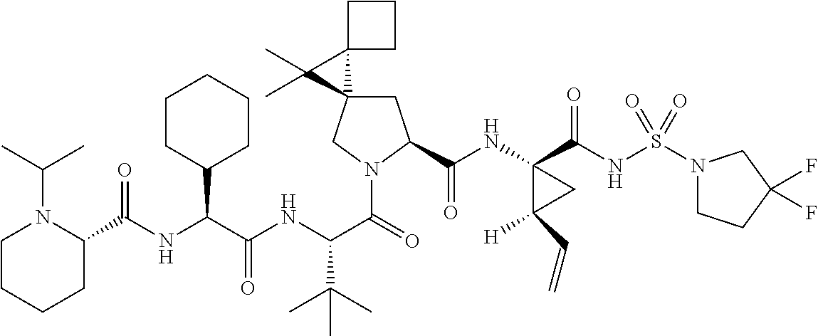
C1C2(CN(C(=O)C(NC(C(NC(=O)C3N(C(C)C)CCCC3)C3CCCCC3)=O)C(C)(C)C)C1C(NC1(C(NS(N3CCC(F)(F)C3)(=O)=O)=O)C([H])(C=C)C1)=O)C1(C2(C)C)CCC1
